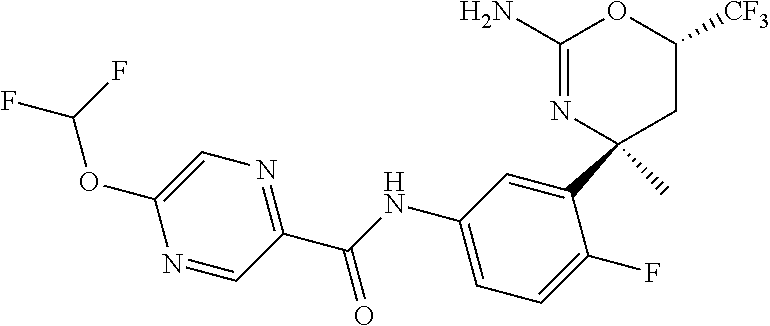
C1(N)=NC(C2=CC(NC(C3=NC=C(OC(F)F)N=C3)=O)=CC=C2F)(C)CC([CF3])O1
